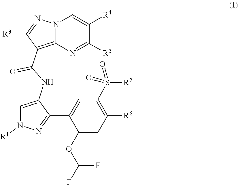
C1(OC(F)F)=CC([R6])=C(S([R2])(=O)=O)C=C1C1=NN([R1])C=C1NC(C1=C2N(N=C1[R3])C=C([R4])C([R5])=N2)=O
